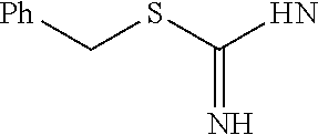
[Ph]CSC(N)=N
